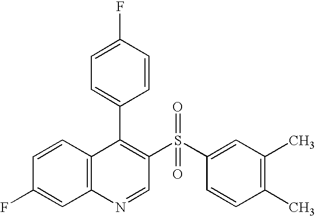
C12=C(C=CC(F)=C1)C(C1=CC=C(F)C=C1)=C(S(C1=CC(C)=C(C)C=C1)(=O)=O)C=N2
